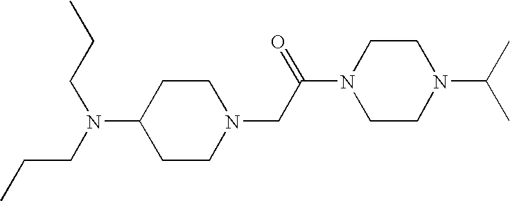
C1CN(CC(N2CCN(C(C)C)CC2)=O)CCC1N(CCC)CCC
